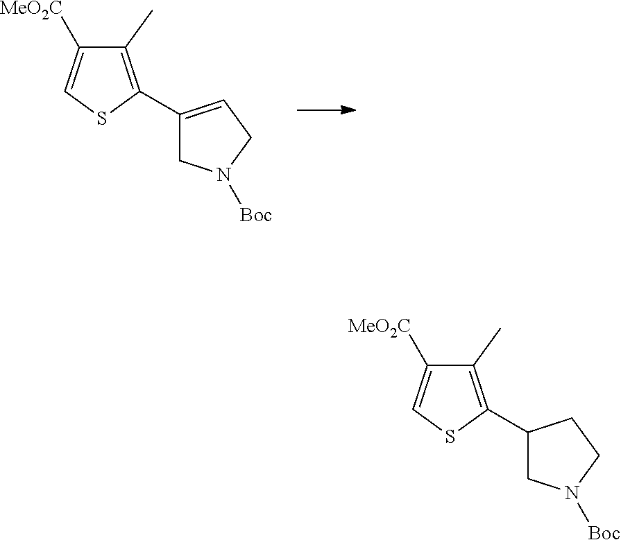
[MeO2C]C1=CSC(C2=CCN([Boc])C2)=C1C.[MeO2C]C1=CSC(C2CN([Boc])CC2)=C1C
